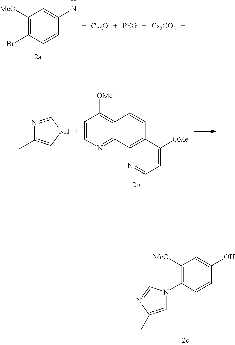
NC1=CC([MeO])=C(Br)C=C1.[Cu2O].[Cs2CO3].N1=CNC=C1C.C1=CN=C2C(=C1[OMe])C=CC1=C2N=CC=C1[OMe].OC1=CC([MeO])=C(N2C=C(C)N=C2)C=C1
